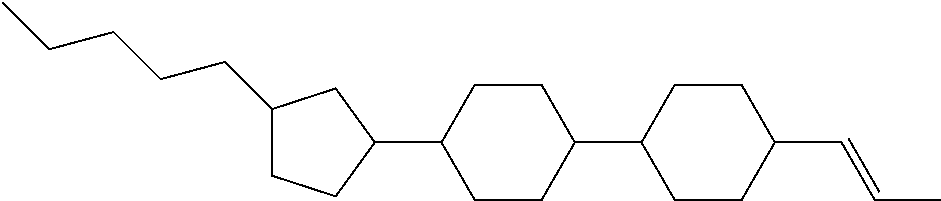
C1(CCCCC)CCC(C2CCC(C3CCC(C=CC)CC3)CC2)C1
